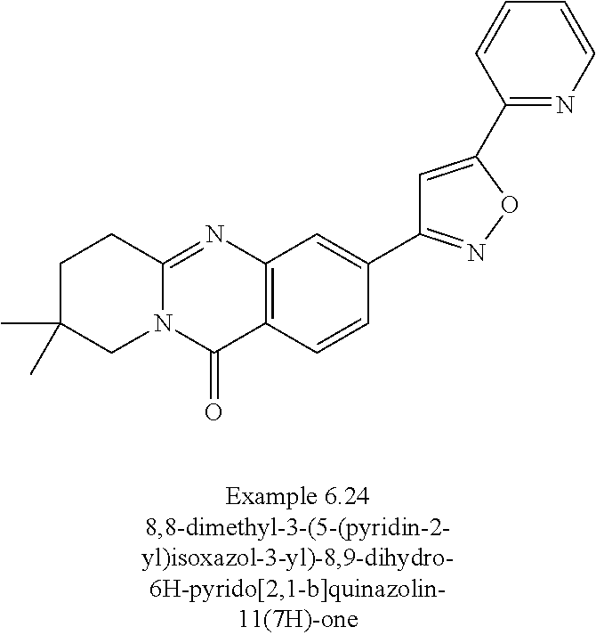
N12C(=NC3=C(C1=O)C=CC(C1=NOC(C4=NC=CC=C4)=C1)=C3)CCC(C)(C)C2
